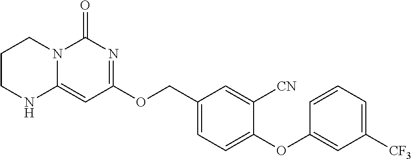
C1CNC2=CC(OCC3=CC=C(OC4=CC([CF3])=CC=C4)C([CN])=C3)=NC(=O)N2C1
